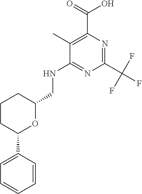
C1=CC(C2OC(CNC3=NC(C(F)(F)F)=NC(C(=O)O)=C3C)CCC2)=CC=C1
